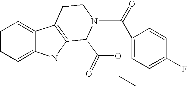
C1=CC=C2C(=C1)C1=C(N2)C(C(OCC)=O)N(C(C2=CC=C(F)C=C2)=O)CC1
